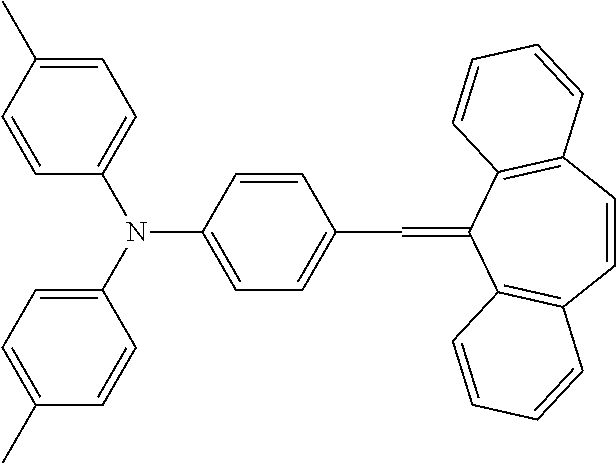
N(C1=CC=C(C=C2C3=C(C=CC4=C2C=CC=C4)C=CC=C3)C=C1)(C1=CC=C(C)C=C1)C1=CC=C(C)C=C1
